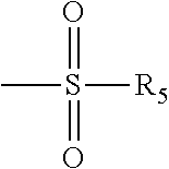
O=S(C)(=O)[R5]
